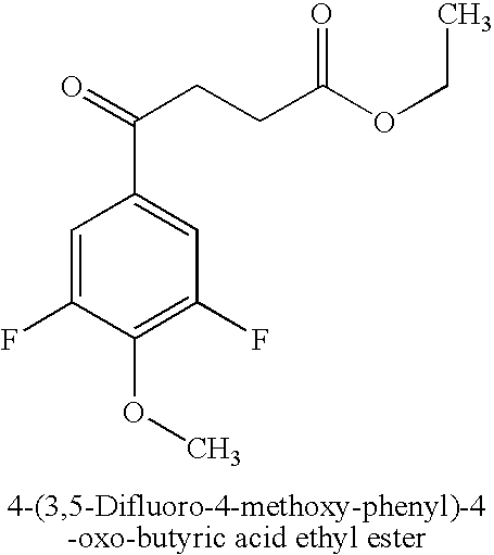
C1=C(F)C(OC)=C(F)C=C1C(=O)CCC(=O)OCC
